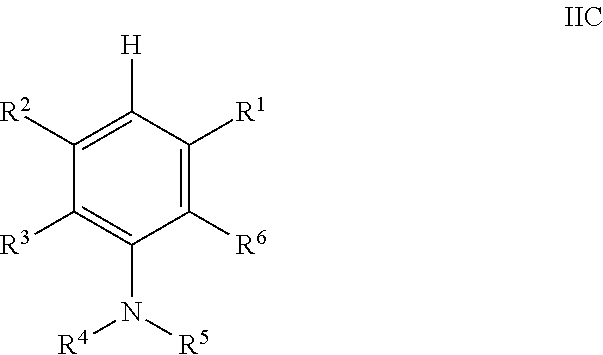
[H]C1=C([R2])C([R3])=C(N([R4])[R5])C([R6])=C1[R1]
